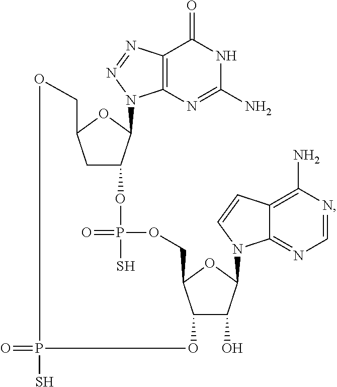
C12C(O)C(N3C4=NC=NC(N)=C4C=C3)OC1COP(=O)(S)OC1CC(OC1N1C3=C(N=N1)C(=O)NC(N)=N3)COP(=O)(S)O2
